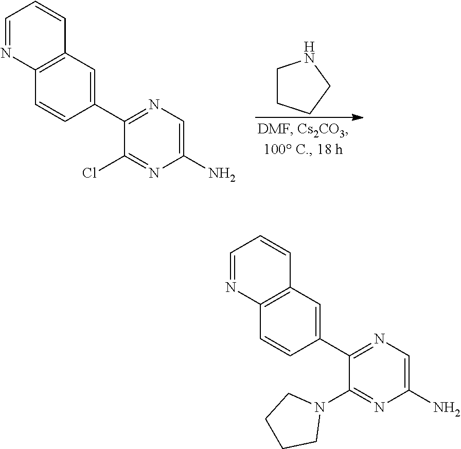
C1CCCN1.C1=C(N)N=C(Cl)C(C2=CC3=C(C=C2)N=CC=C3)=N1.C1=C(N)N=C(N2CCCC2)C(C2=CC3=C(C=C2)N=CC=C3)=N1
